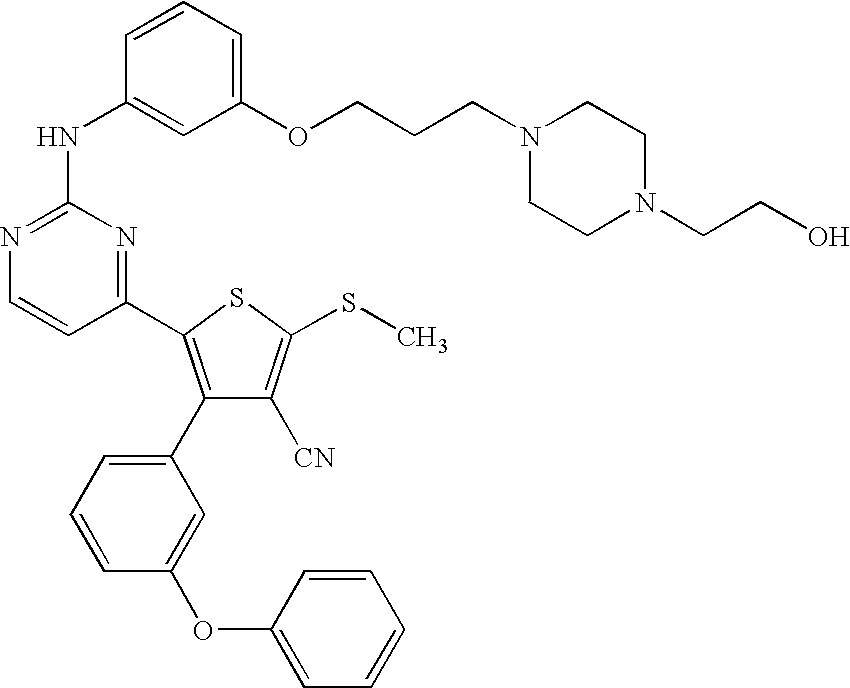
C1=CC(NC2=NC=CC(C3=C(C4=CC=CC(OC5=CC=CC=C5)=C4)C([CN])=C(SC)S3)=N2)=CC(OCCCN2CCN(CCO)CC2)=C1
